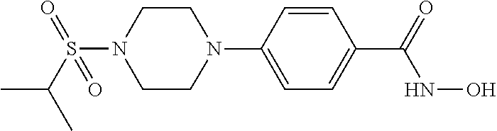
C1(C(NO)=O)=CC=C(N2CCN(S(C(C)C)(=O)=O)CC2)C=C1
